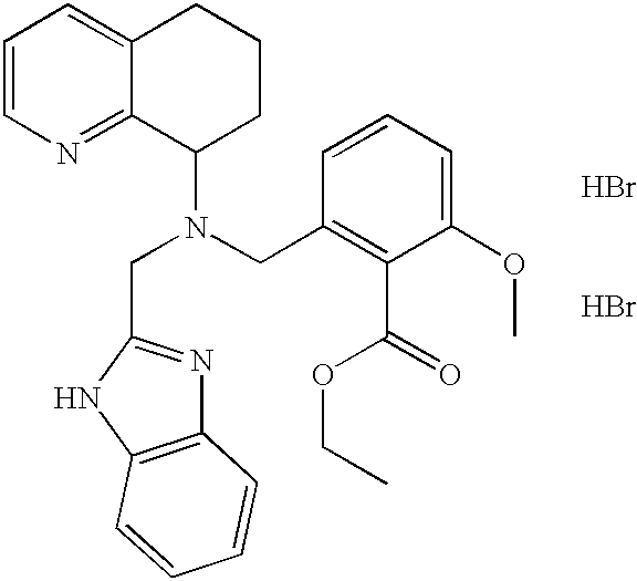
C1=CN=C2C(=C1)CCCC2N(CC1=NC2=C(N1)C=CC=C2)CC1=C(C(OCC)=O)C(OC)=CC=C1.Br.Br
